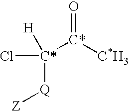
O=[C*]([C*](Cl)([H])[Q][Z])[C*H3]
